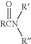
[RCN]([R])([R])=O
